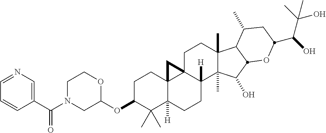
C1(C(N2CC(OC3C(C)(C)C4([H])C5(CC3)C3(CCC6(C)C(C)(C(O)C7C6C(C)CC(C(O)C(C)(O)C)O7)C3([H])CC4)C5)OCC2)=O)=CN=CC=C1
